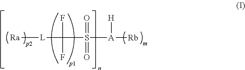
[Ra][L]C(F)(F)S([A]([Rb])[H])(=O)=O
